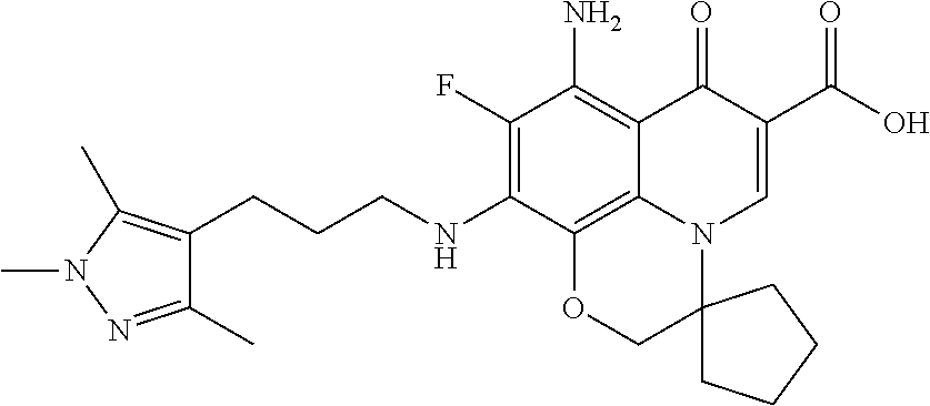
C1(F)=C(NCCCC2=C(C)N(C)N=C2C)C2=C3C(=C1N)C(=O)C(C(=O)O)=CN3C1(CO2)CCCC1
